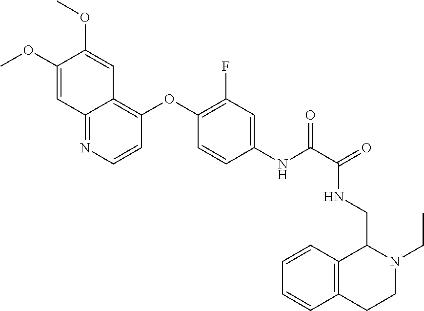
C1(OC)=CC2=NC=CC(OC3=C(F)C=C(NC(C(=O)NCC4C5=C(CCN4CC)C=CC=C5)=O)C=C3)=C2C=C1OC
